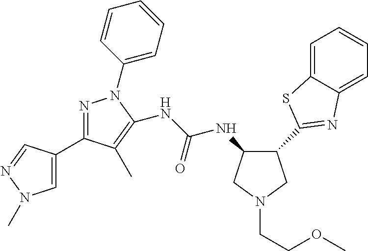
C1(C2=NC3=CC=CC=C3S2)CN(CCOC)CC1NC(NC1=C(C)C(C2=CN(C)N=C2)=NN1C1=CC=CC=C1)=O
